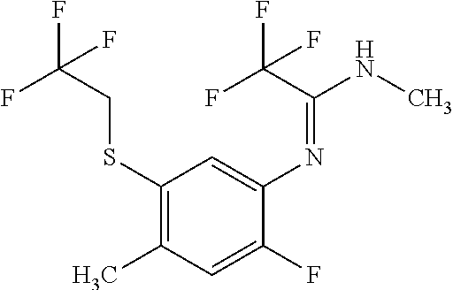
C1(SCC(F)(F)F)=C(C)C=C(F)C(N=C(NC)C(F)(F)F)=C1
